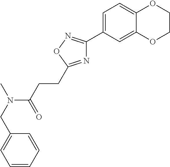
C(C1=CC=CC=C1)N(C(CCC1=NC(C2=CC=C3C(=C2)OCCO3)=NO1)=O)C
